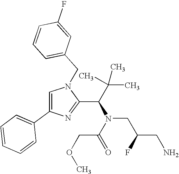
C1(C(C(C)(C)C)N(CC(CN)F)C(=O)COC)=NC(C2=CC=CC=C2)=CN1CC1=CC=CC(F)=C1
